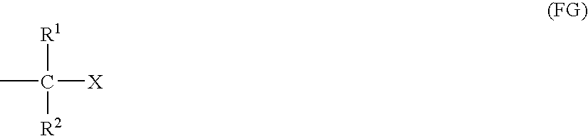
C([X])(C)([R1])[R2]
